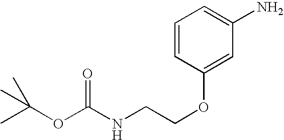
C1=CC(OCCNC(OC(C)(C)C)=O)=CC(N)=C1
